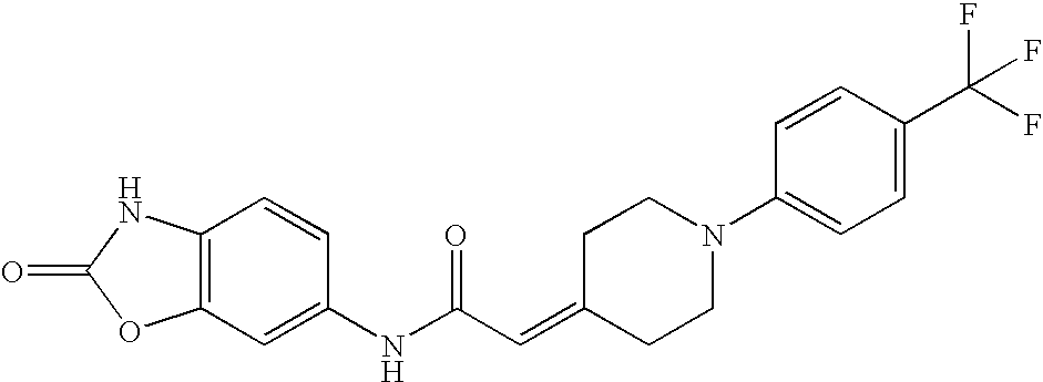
C1(NC(C=C2CCN(C3=CC=C(C(F)(F)F)C=C3)CC2)=O)=CC2=C(C=C1)NC(=O)O2
